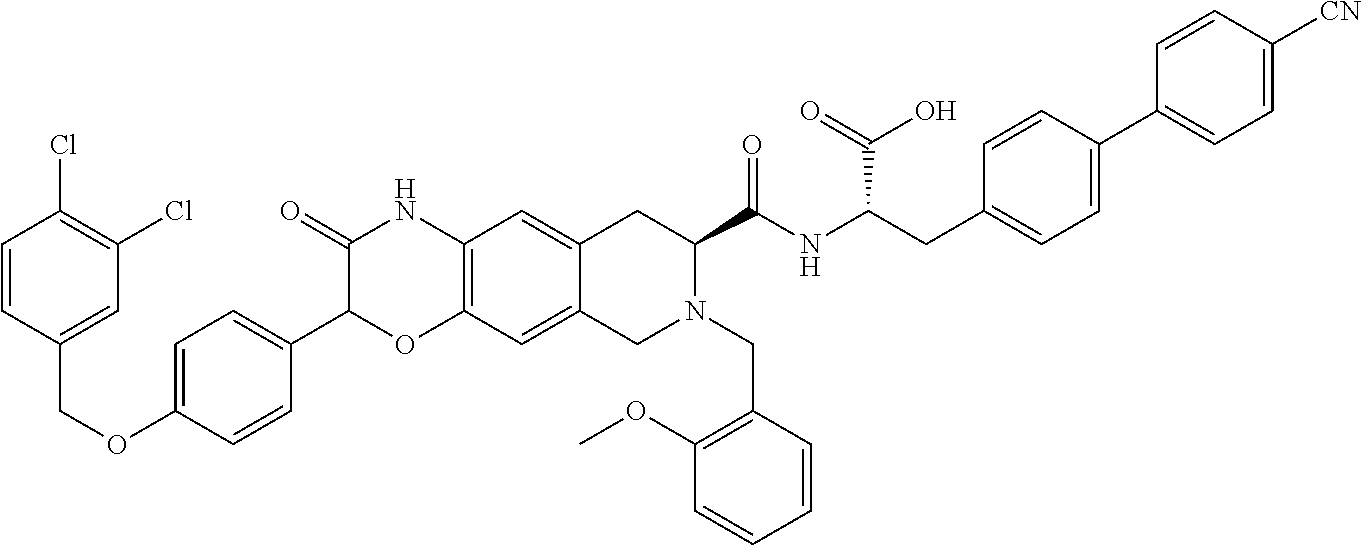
C1=CC(COC2=CC=C(C3OC4=C(NC3=O)C=C3C(=C4)CN(CC4=C(OC)C=CC=C4)C(C(NC(CC4=CC=C(C5=CC=C([CN])C=C5)C=C4)C(=O)O)=O)C3)C=C2)=CC(Cl)=C1Cl
